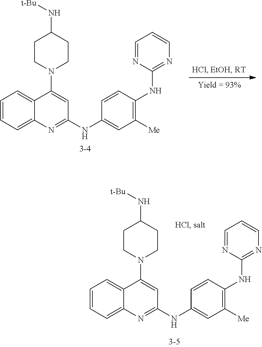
C1=CC(NC2=NC=CC=N2)=C([Me])C=C1NC1=NC2=CC=CC=C2C(N2CCC(N[t-Bu])CC2)=C1.C1=CC(NC2=NC=CC=N2)=C([Me])C=C1NC1=NC2=CC=CC=C2C(N2CCC(N[t-Bu])CC2)=C1
